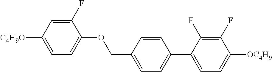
C1(F)=CC([C4H9O])=CC=C1OCC1=CC=C(C2=CC=C([OC4H9])C(F)=C2F)C=C1
